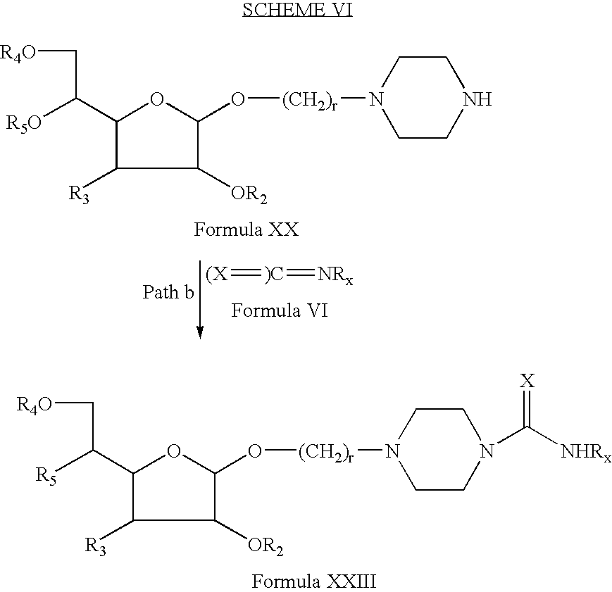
C1(C([R5O])C[R4O])C([R3])C([OR2])C(O[(CH2)r]N2CCNCC2)O1.[(X]=[)C]=[NRx].C1(C([R5])C[R4O])C([R3])C([OR2])C(O[(CH2)r]N2CCN(C([NHRx])=[X])CC2)O1
